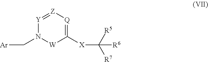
[Y]1=[Z][Q]=C([X]C([R7])([R6])[R5])[W]N1C[Ar]
